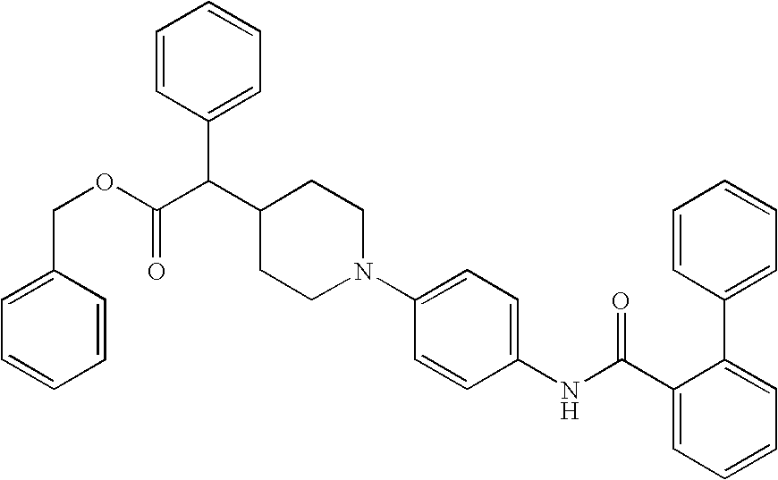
N1(C2=CC=C(NC(C3=CC=CC=C3C3=CC=CC=C3)=O)C=C2)CCC(C(C(OCC2=CC=CC=C2)=O)C2=CC=CC=C2)CC1
